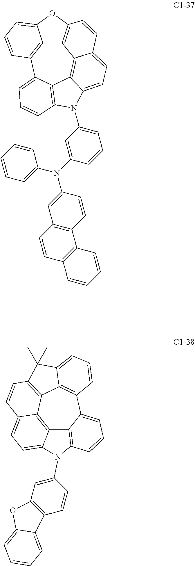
C12=C3OC4=CC=CC(=C14)C1=CC=CC4=C1C1=C2C(=CC=C1N4C1=CC=CC(N(C2=CC4=C(C=C2)C2=C(C=C4)C=CC=C2)C2=CC=CC=C2)=C1)C=C3.C12=C3C4=C5C=CC3=CC=C1N(C1=CC3=C(C=C1)C1=CC=CC=C1O3)C1=C2C(=CC=C1)C1=C4C(=CC=C1)C5(C)C
